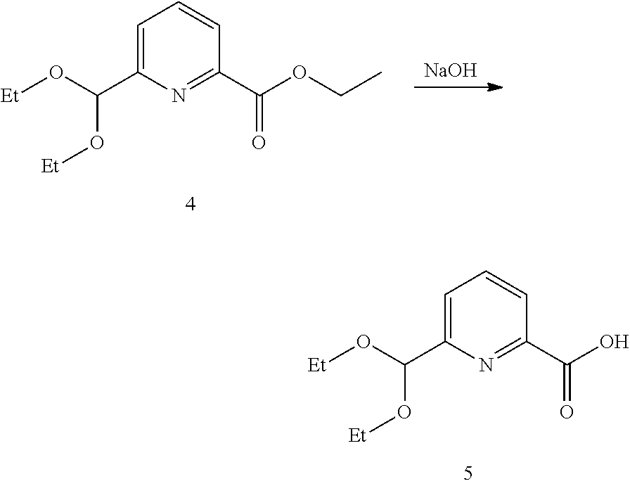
C1=C(C(O[Et])O[Et])N=C(C(O)=O)C=C1.[NaOH].C1=C(C(O[Et])O[Et])N=C(C(OCC)=O)C=C1
